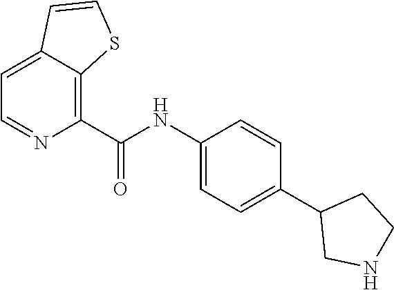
C1(NC(=O)C2=C3C(=CC=N2)C=CS3)=CC=C(C2CNCC2)C=C1
